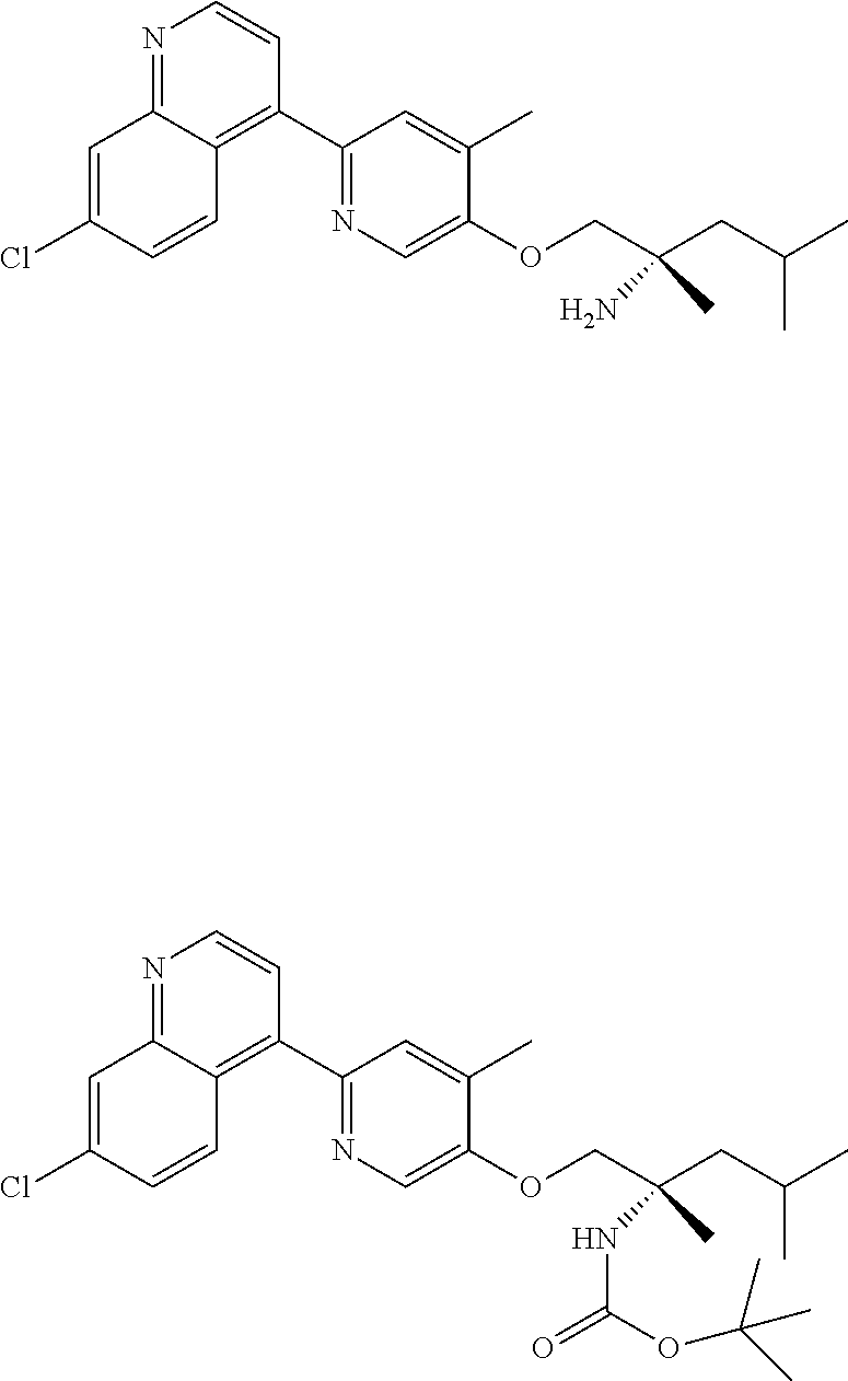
N1=C2C(=C(C3=NC=C(OCC(CC(C)C)(N)C)C(C)=C3)C=C1)C=CC(Cl)=C2.N1=C2C(=C(C3=NC=C(OCC(CC(C)C)(NC(=O)OC(C)(C)C)C)C(C)=C3)C=C1)C=CC(Cl)=C2
